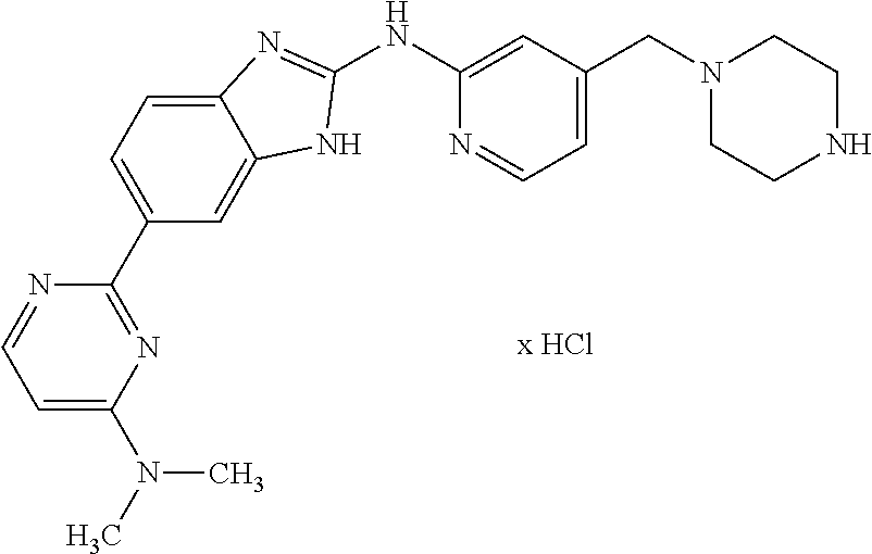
N1(CC2=CC=NC(NC3=NC4=CC=C(C5=NC(N(C)C)=CC=N5)C=C4N3)=C2)CCNCC1
